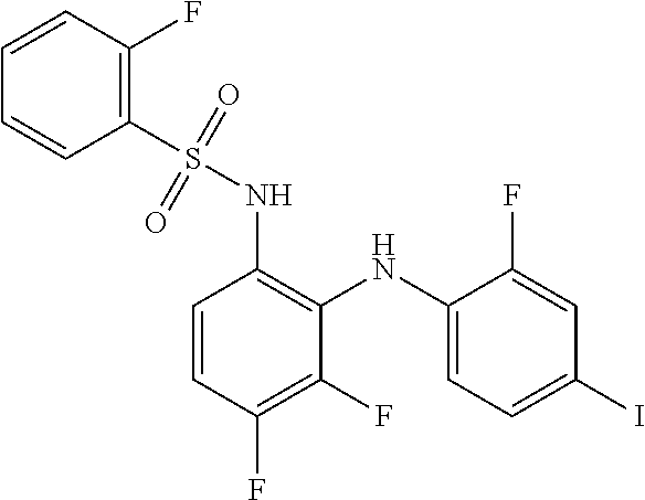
C1=CC(F)=C(S(NC2=C(NC3=CC=C(I)C=C3F)C(F)=C(F)C=C2)(=O)=O)C=C1
